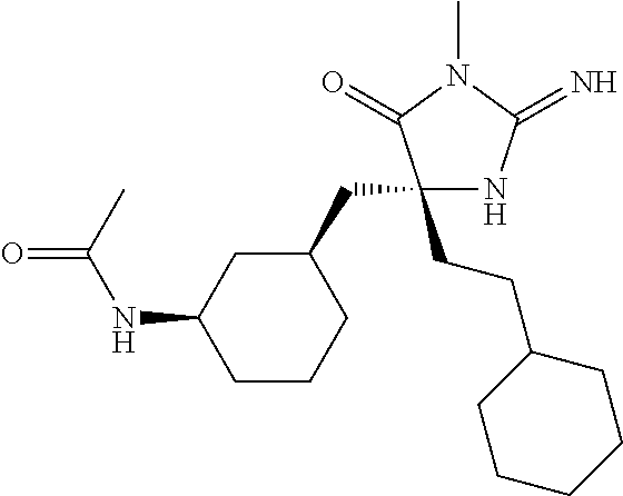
O=C(NC1CC(CC2(CCC3CCCCC3)NC(=N)N(C)C2=O)CCC1)C
